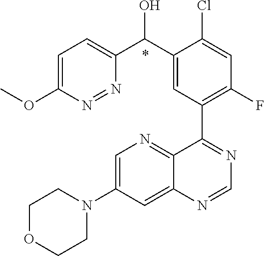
C1=C(N2CCOCC2)C=C2C(=N1)C(C1=C(F)C=C(Cl)C(C(C3=CC=C(OC)N=N3)O)=C1)=NC=N2.*
